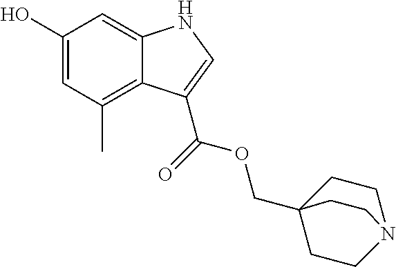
C12=C(C)C=C(O)C=C1NC=C2C(=O)OCC12CCN(CC1)CC2
